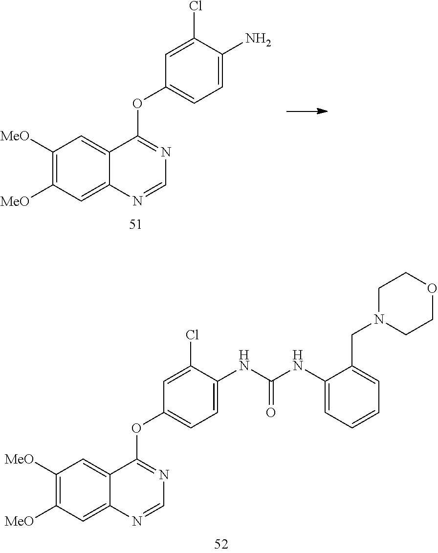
C1([MeO])=C([MeO])C=C2C(=C1)C(OC1=CC=C(N)C(Cl)=C1)=NC=N2.C1([MeO])=C([MeO])C=C2C(=C1)C(OC1=CC=C(NC(NC3=CC=CC=C3CN3CCOCC3)=O)C(Cl)=C1)=NC=N2
